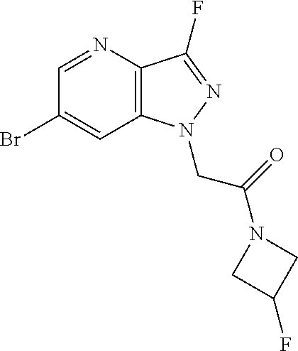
C1(Br)=CC2=C(C(F)=NN2CC(N2CC(F)C2)=O)N=C1
